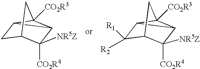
C1C2C3C([NR5Z])([CO2R4])C1CC32[CO2R3].C1([R1])([R2])C2C3C([NR5Z])([CO2R4])C1CC32[CO2R3]
